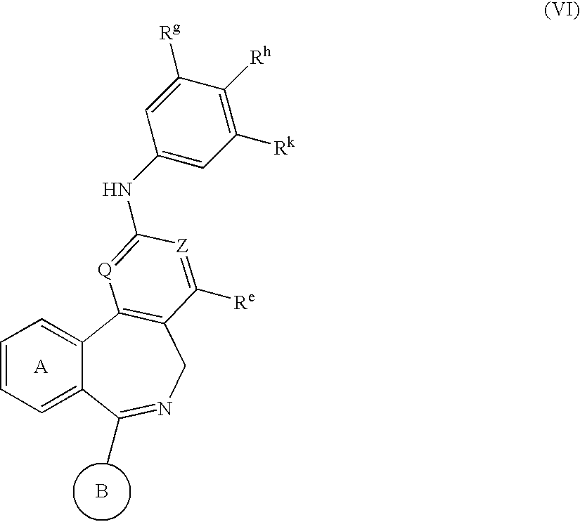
C12=CC=CC=C1C(C)=NCC1=C2[Q]=C(NC2=CC([Rk])=C([Rh])C([Rg])=C2)[Z]=C1[Re].[A].B
